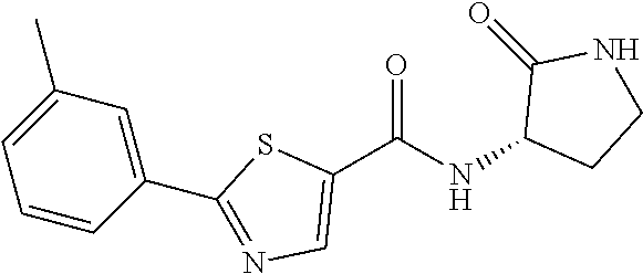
C1(C(NC2CCNC2=O)=O)=CN=C(C2=CC(C)=CC=C2)S1
